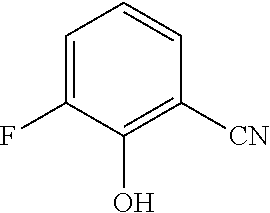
C1=C(F)C(O)=C([CN])C=C1
